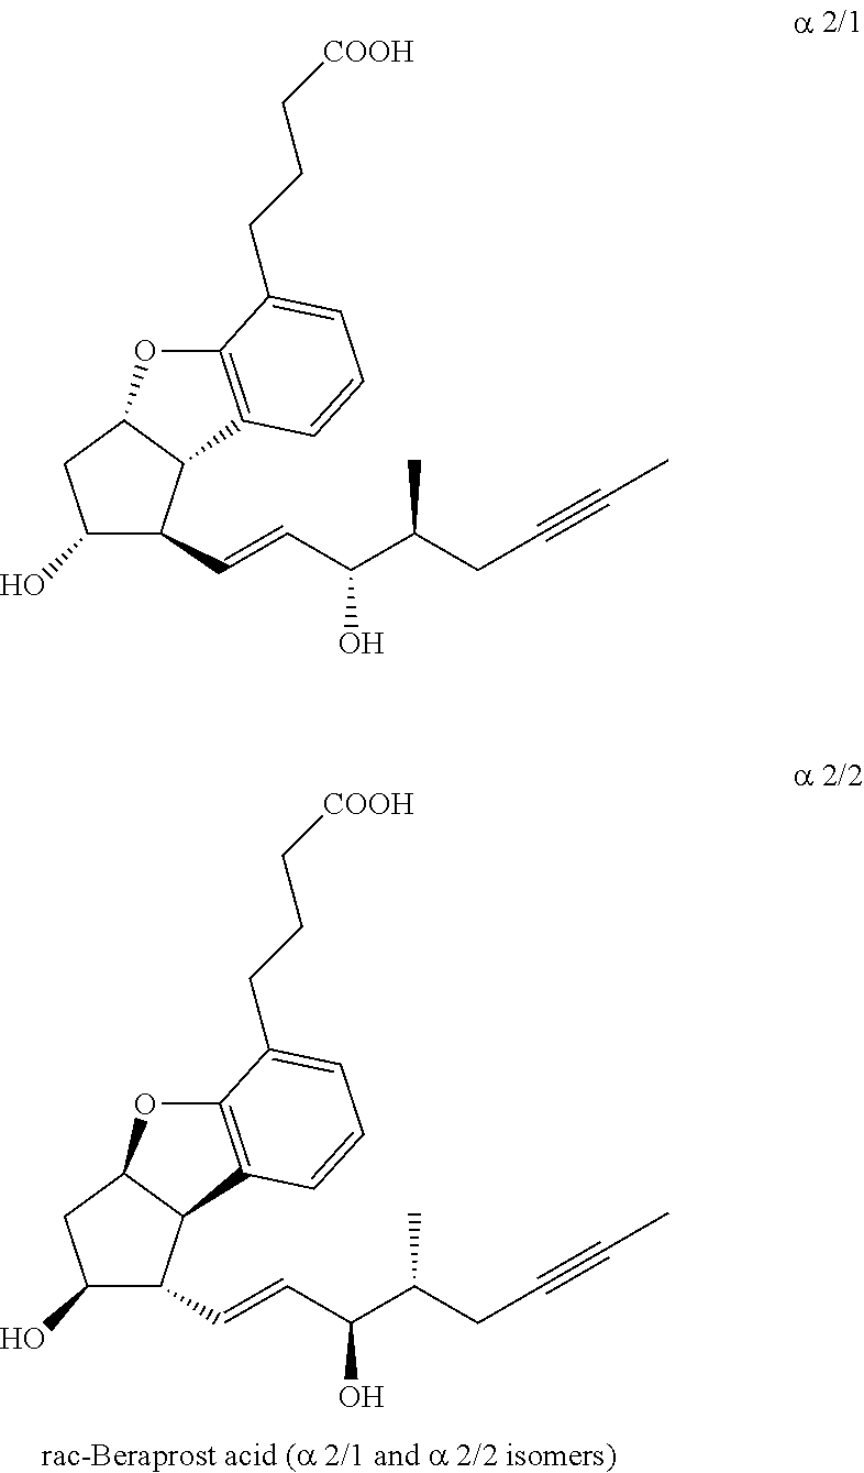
C1(O)C(C=CC(C(CC#CC)C)O)C2C(C1)OC1=C2C=CC=C1CCC[COOH].C1(O)C(C=CC(C(CC#CC)C)O)C2C(C1)OC1=C2C=CC=C1CCC[COOH]
